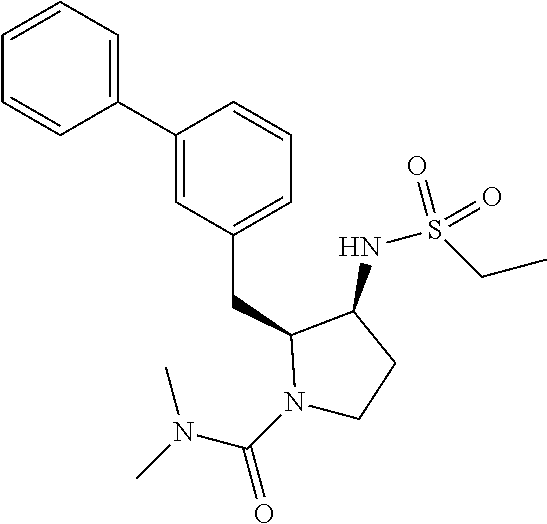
C1(C2=CC(CC3N(C(N(C)C)=O)CCC3NS(CC)(=O)=O)=CC=C2)=CC=CC=C1
